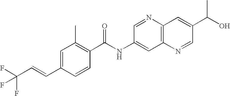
C1=C(C=CC(F)(F)F)C=CC(C(NC2=CC3=C(N=C2)C=C(C(O)C)C=N3)=O)=C1C
